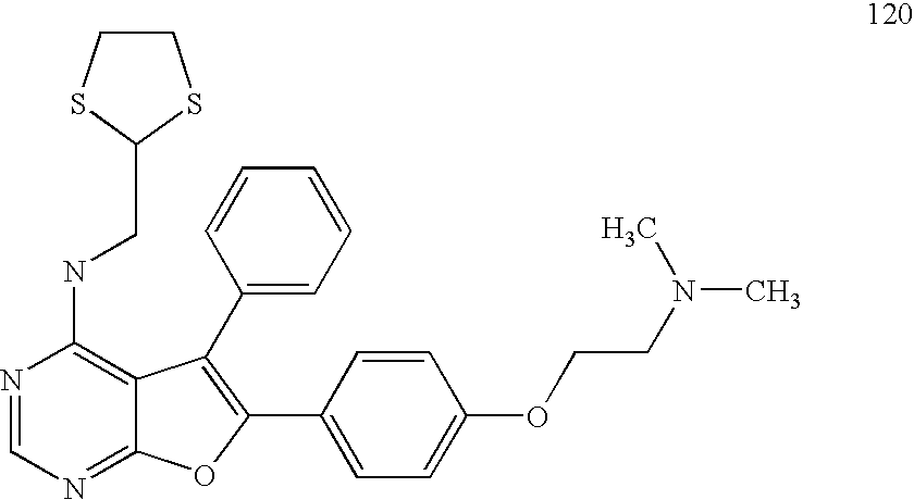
N1=CN=C2C(=C1NCC1SCCS1)C(C1=CC=CC=C1)=C(C1=CC=C(OCCN(C)C)C=C1)O2
